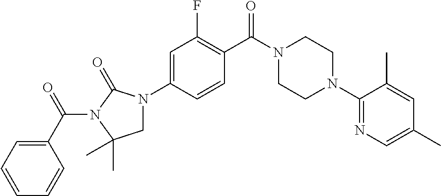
C1=C(N2CC(C)(C)N(C(=O)C3=CC=CC=C3)C2=O)C=CC(C(N2CCN(C3=NC=C(C)C=C3C)CC2)=O)=C1F
